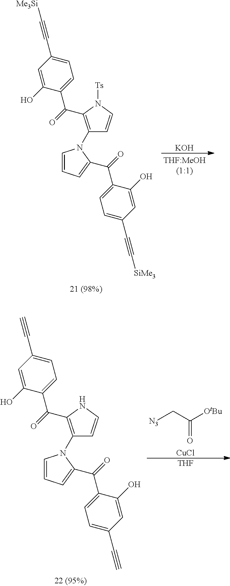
C1(N2C=CC=C2C(C2=CC=C(C#C[SiMe3])C=C2O)=O)=C(C(C2=CC=C(C#C[Me3Si])C=C2O)=O)N([Ts])C=C1.[KOH].C1(N2C=CC=C2C(C2=CC=C(C#C)C=C2O)=O)=C(C(C2=CC=C(C#C)C=C2O)=O)NC=C1.[N3]CC(=O)[OtBu].[CuCl].[THF]
